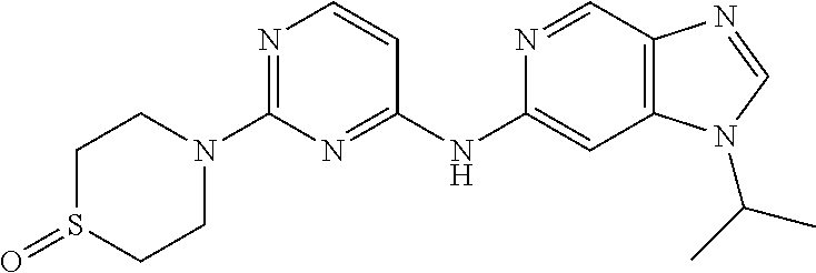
N1=CC2=C(C=C1NC1=NC(N3CCS(=O)CC3)=NC=C1)N(C(C)C)C=N2
